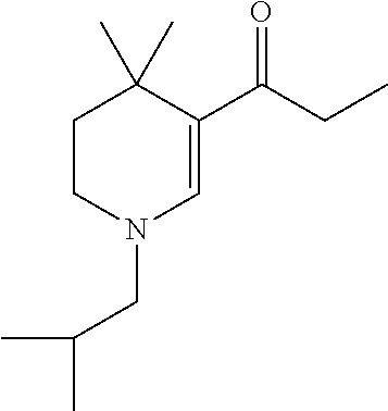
C1CN(CC(C)C)C=C(C(=O)CC)C1(C)C
